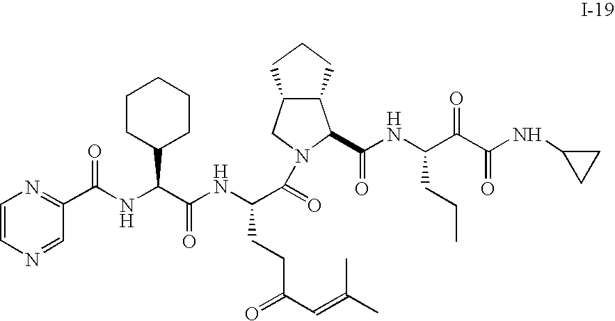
O=C(C(NC(C(NC(C1=NC=CN=C1)=O)C1CCCCC1)=O)CCC(C=C(C)C)=O)N1CC2C(CCC2)C1C(NC(C(C(NC1CC1)=O)=O)CCC)=O
